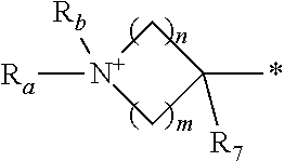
C1[N+]([Ra])([Rb])CC1(*)[R7]
